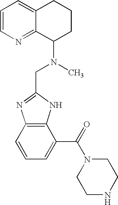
C1=CN=C2C(=C1)CCCC2N(C)CC1=NC2=C(N1)C(C(=O)N1CCNCC1)=CC=C2
